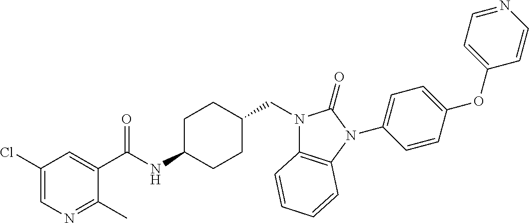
C1(Cl)=CN=C(C)C(C(NC2CCC(CN3C4=C(N(C5=CC=C(OC6=CC=NC=C6)C=C5)C3=O)C=CC=C4)CC2)=O)=C1
